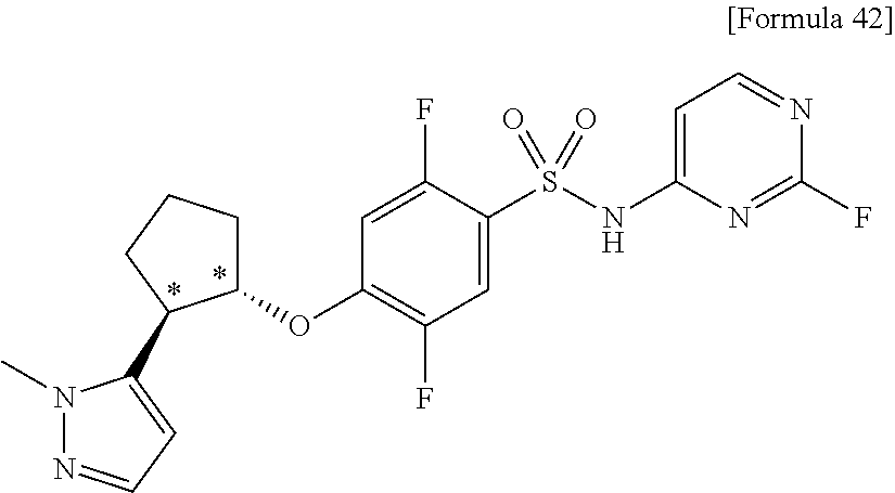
C1=C(NS(C2=CC(F)=C(OC3CCCC3C3=CC=NN3C)C=C2F)(=O)=O)N=C(F)N=C1
